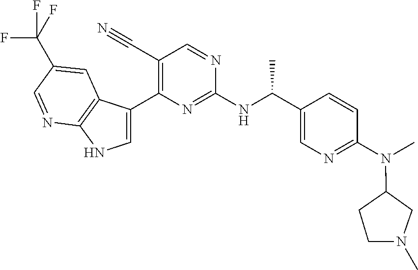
C1(C#N)=C(C2=CNC3=C2C=C(C(F)(F)F)C=N3)N=C(NC(C2=CN=C(N(C3CCN(C)C3)C)C=C2)C)N=C1
